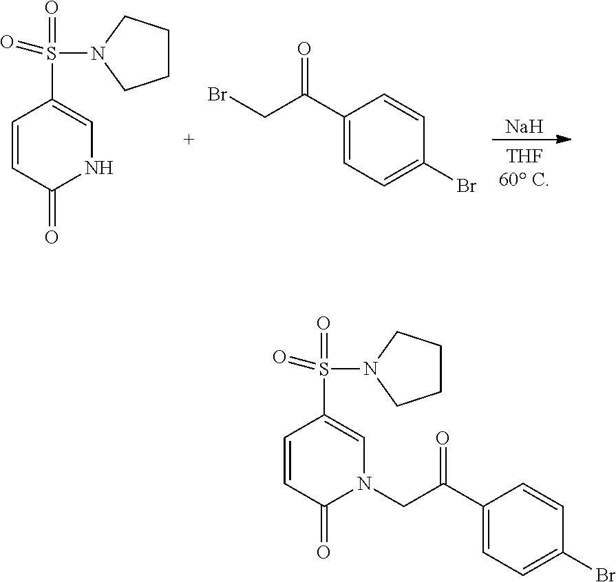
C1=CC(=O)NC=C1S(=O)(=O)N1CCCC1.C1(C(CBr)=O)=CC=C(Br)C=C1.[Na].C1=CC(=O)N(CC(C2=CC=C(Br)C=C2)=O)C=C1S(=O)(=O)N1CCCC1
